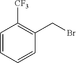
C1=CC=CC(CBr)=C1[CF3]
